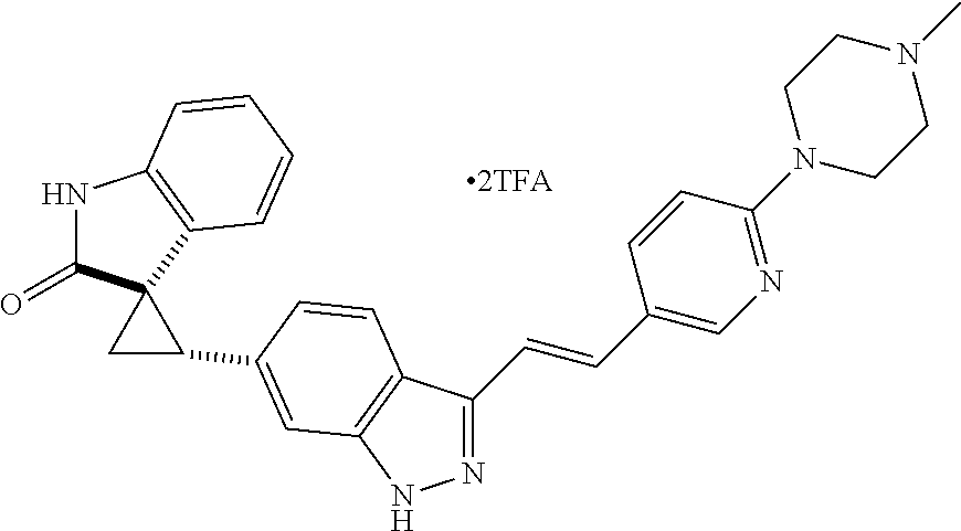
N1=C(C=CC2=CN=C(N3CCN(C)CC3)C=C2)C2=C(N1)C=C(C1CC13C(=O)NC1=C3C=CC=C1)C=C2
